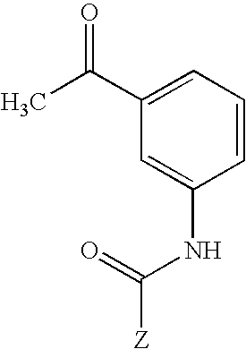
CC(C1=CC=CC(NC(=O)[Z])=C1)=O
